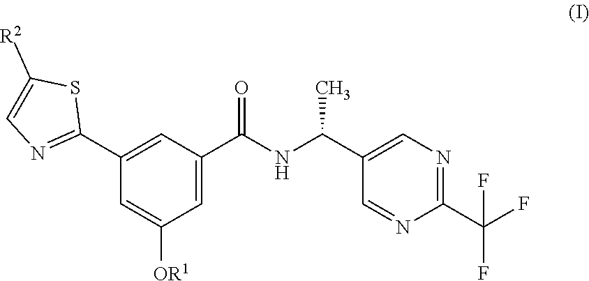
C1(C2=NC=C([R2])S2)=CC(C(NC(C2=CN=C(C(F)(F)F)N=C2)C)=O)=CC([OR1])=C1
